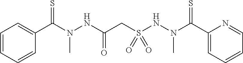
C1=CC=CC(C(N(C)NC(=O)CS(NN(C)C(=S)C2=CC=CC=N2)(=O)=O)=S)=C1
